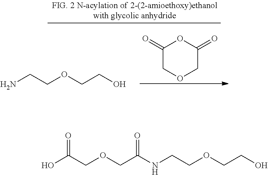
OC(COCC(NCCOCCO)=O)=O.C1(=O)COCC(=O)O1.NCCOCCO
